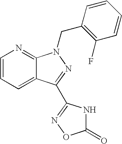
C1=CC=CC(F)=C1CN1C2=NC=CC=C2C(C2=NOC(=O)N2)=N1
